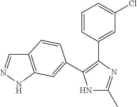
N1C(C)=NC(C2=CC(Cl)=CC=C2)=C1C1=CC2=C(C=NN2)C=C1
